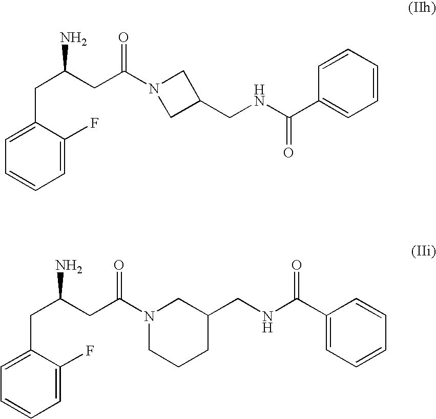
C1=C(CC(CC(=O)N2CC(CNC(C3=CC=CC=C3)=O)C2)N)C(F)=CC=C1.C1=C(CC(CC(N2CCCC(CNC(C3=CC=CC=C3)=O)C2)=O)N)C(F)=CC=C1
